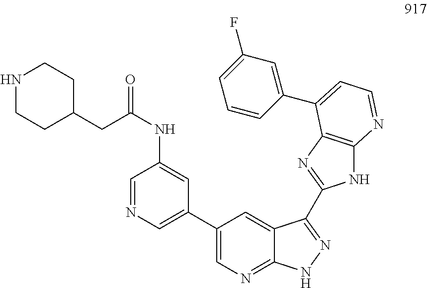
C1(C2=CN=CC(NC(=O)CC3CCNCC3)=C2)=CN=C2C(=C1)C(C1=NC3=C(N1)N=CC=C3C1=CC(F)=CC=C1)=NN2
